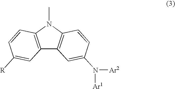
C12=C(N(C)C3=C1C=C(N([Ar2])[Ar1])C=C3)C=CC([R])=C2
